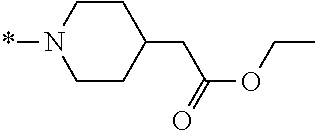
C1CN(*)CCC1CC(OCC)=O
